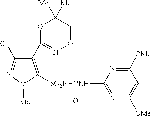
C1(C2=NOCC([Me])([Me])O2)=C([SO2NHCNH](C2=NC([OMe])=CC([OMe])=N2)=O)N([Me])N=C1Cl
